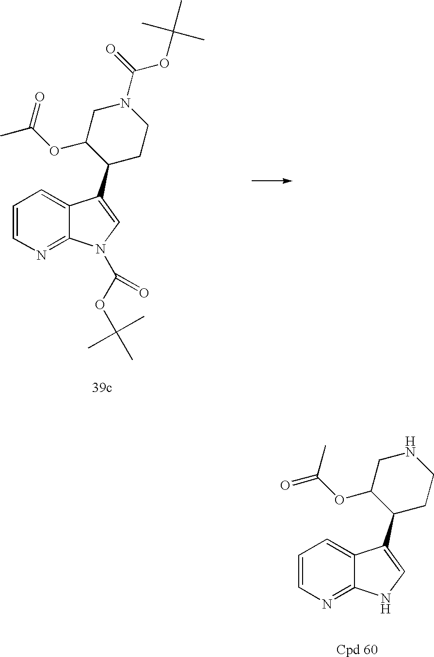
C12=NC=CC=C1C(C1C(OC(C)=O)CN(C(=O)OC(C)(C)C)CC1)=CN2C(OC(C)(C)C)=O.C12=NC=CC=C1C(C1C(OC(=O)C)CNCC1)=CN2
